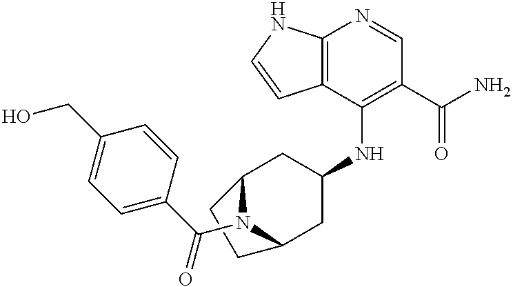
C12=C(C(NC3CC4N(C(C5=CC=C(CO)C=C5)=O)C(C3)CC4)=C(C(N)=O)C=N1)C=CN2
